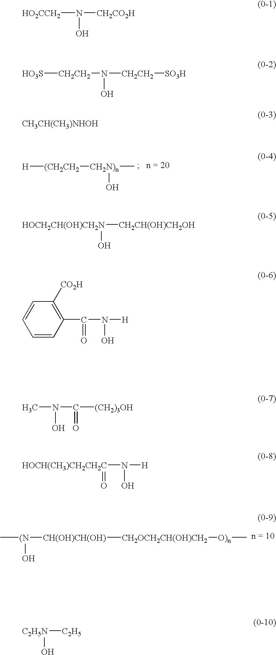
[H][(CH2CH2][CH2N)n](O)C.[(N]([CH(OH)CH(OH)][CH2OCH2CH(OH)CH2][O)n]C)(O)C.[HO2CCH2]N(O)[CH2CO2H].[HO3S][CH2CH2]N(O)[CH2CH2][SO3H].[CH3CH(CH3)NHOH].[HOCH2CH(OH)CH2N]([CH2CH(OH)CH2OH])O.C1=CC(C(=O)N(O)[H])=C([CO2H])C=C1.CN(O)C(=O)[(CH2)3OH].[HOCH(CH3)CH2CH2C](N([H])O)=O.[C2H5N]([C2H5])O
